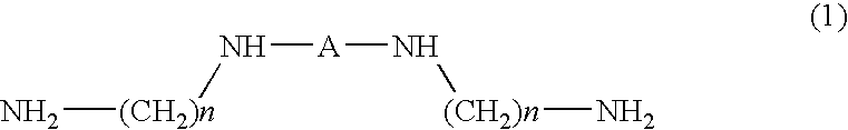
N[(CH2)n]N[A]N[(CH2)n]N
